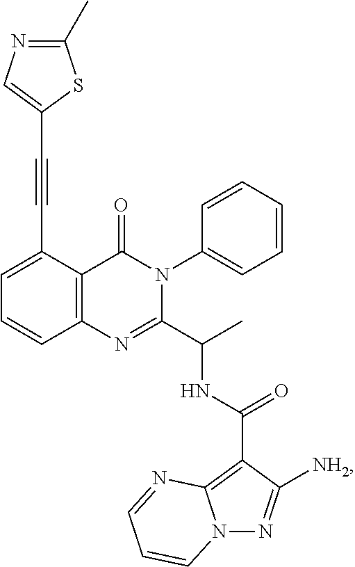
C12=C(C(C#CC3=CN=C(C)S3)=CC=C1)C(=O)N(C1=CC=CC=C1)C(C(C)NC(C1=C3N(N=C1[NH2])C=CC=N3)=O)=N2
